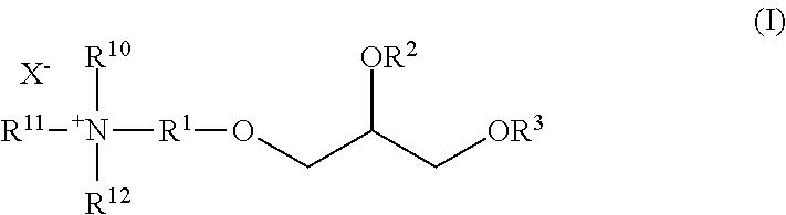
[OR2]C(CO[R1][N+]([R10])([R12])[R11])C[OR3].[X-]
